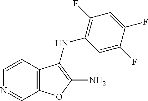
C1=CC2=C(C=N1)OC(N)=C2NC1=C(F)C=C(F)C(F)=C1
